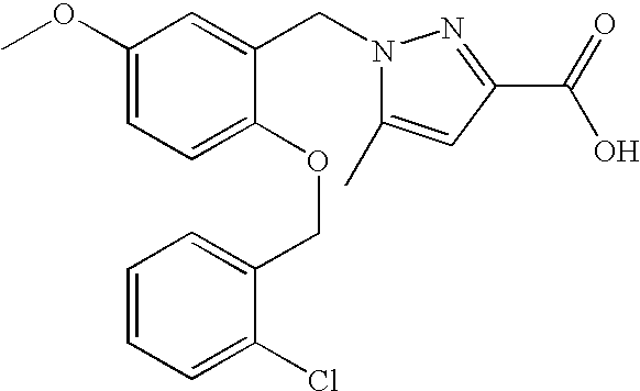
C1(OC)=CC=C(OCC2=CC=CC=C2Cl)C(CN2C(C)=CC(C(=O)O)=N2)=C1
